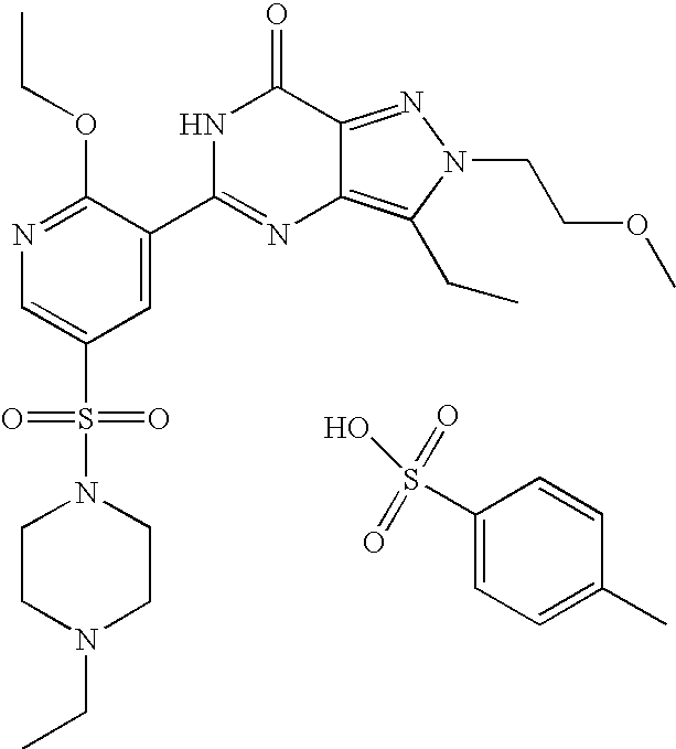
O(C1=NC=C(S(=O)(=O)N2CCN(CC)CC2)C=C1C1=NC2=C(CC)N(CCOC)N=C2C(=O)N1)CC.S(C1=CC=C(C)C=C1)(=O)(=O)O
